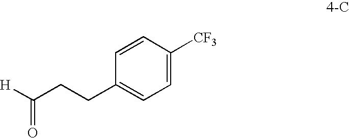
[H]C(CCC1=CC=C([CF3])C=C1)=O
